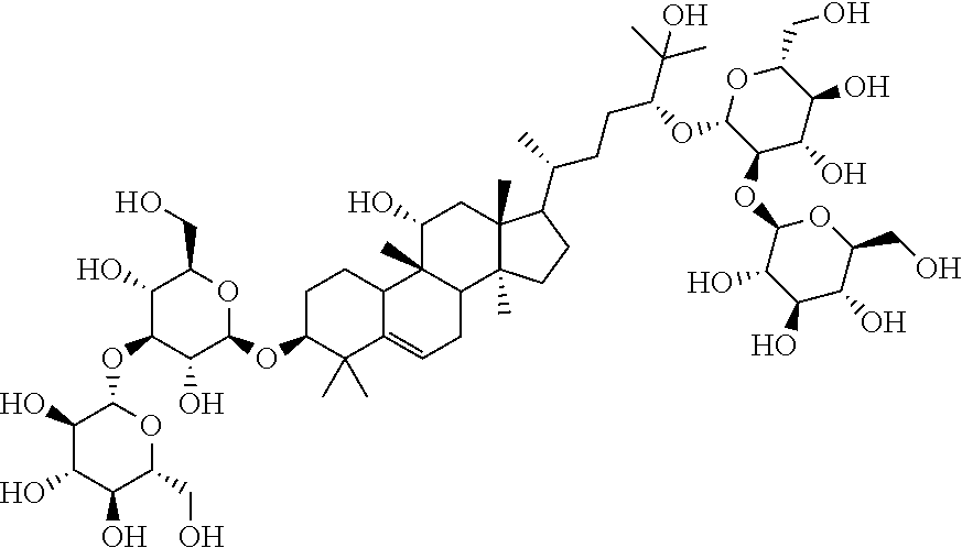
C1C(OC2OC(CO)C(O)C(OC3C(O)C(O)C(O)C(CO)O3)C2O)C(C)(C)C2=CCC3C(C)(C2C1)C(O)CC1(C)C3(C)CCC1C(CCC(C(C)(C)O)OC1C(OC2C(O)C(O)C(O)C(CO)O2)C(O)C(O)C(CO)O1)C
